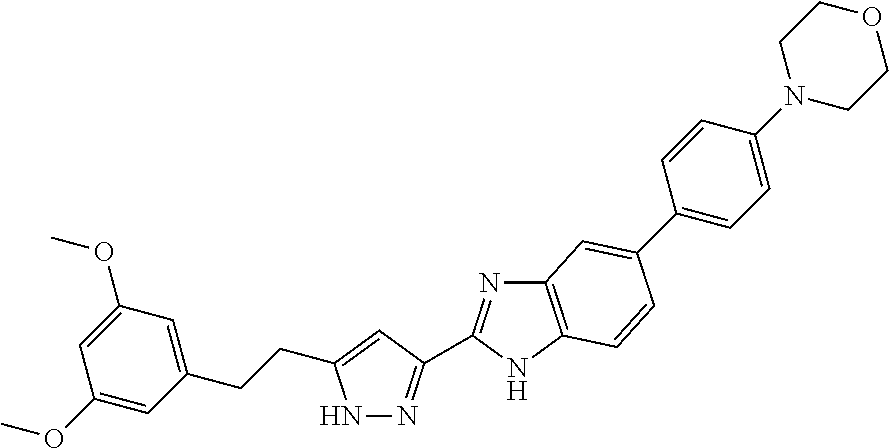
N1N=C(C2=NC3=C(N2)C=CC(C2=CC=C(N4CCOCC4)C=C2)=C3)C=C1CCC1=CC(OC)=CC(OC)=C1
